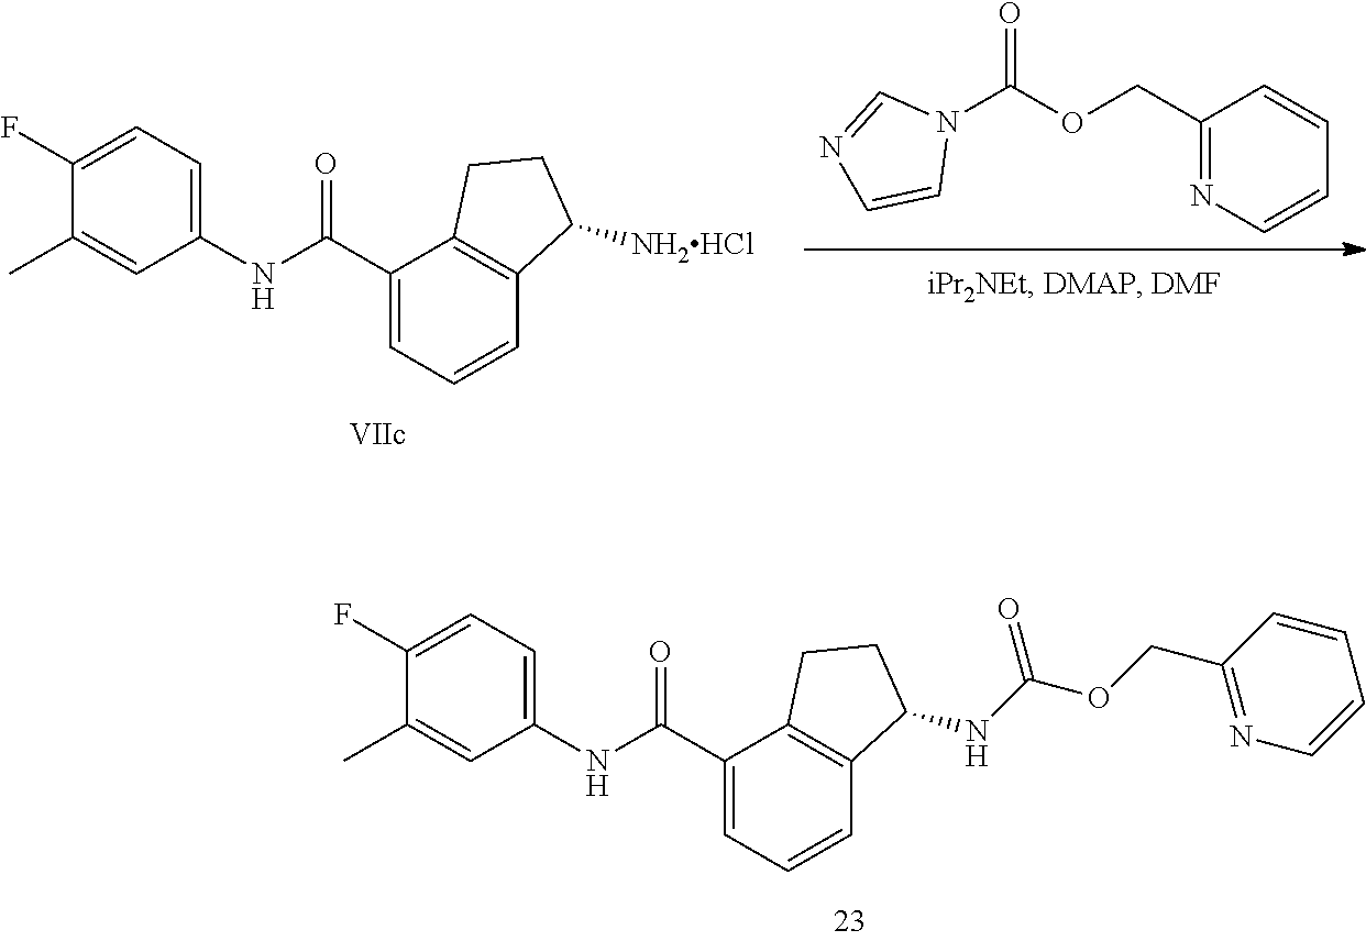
C1(C)=CC(NC(C2=CC=CC3=C2CCC3NC(OCC2=NC=CC=C2)=O)=O)=CC=C1F.C1(C)=CC(NC(C2=CC=CC3=C2CCC3[NH2HCl])=O)=CC=C1F.N1(C(OCC2=NC=CC=C2)=O)C=NC=C1
